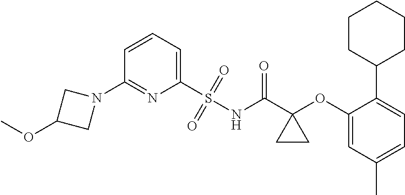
C1(N2CC(OC)C2)=NC(S(=O)(=O)NC(C2(OC3=CC(C)=CC=C3C3CCCCC3)CC2)=O)=CC=C1
